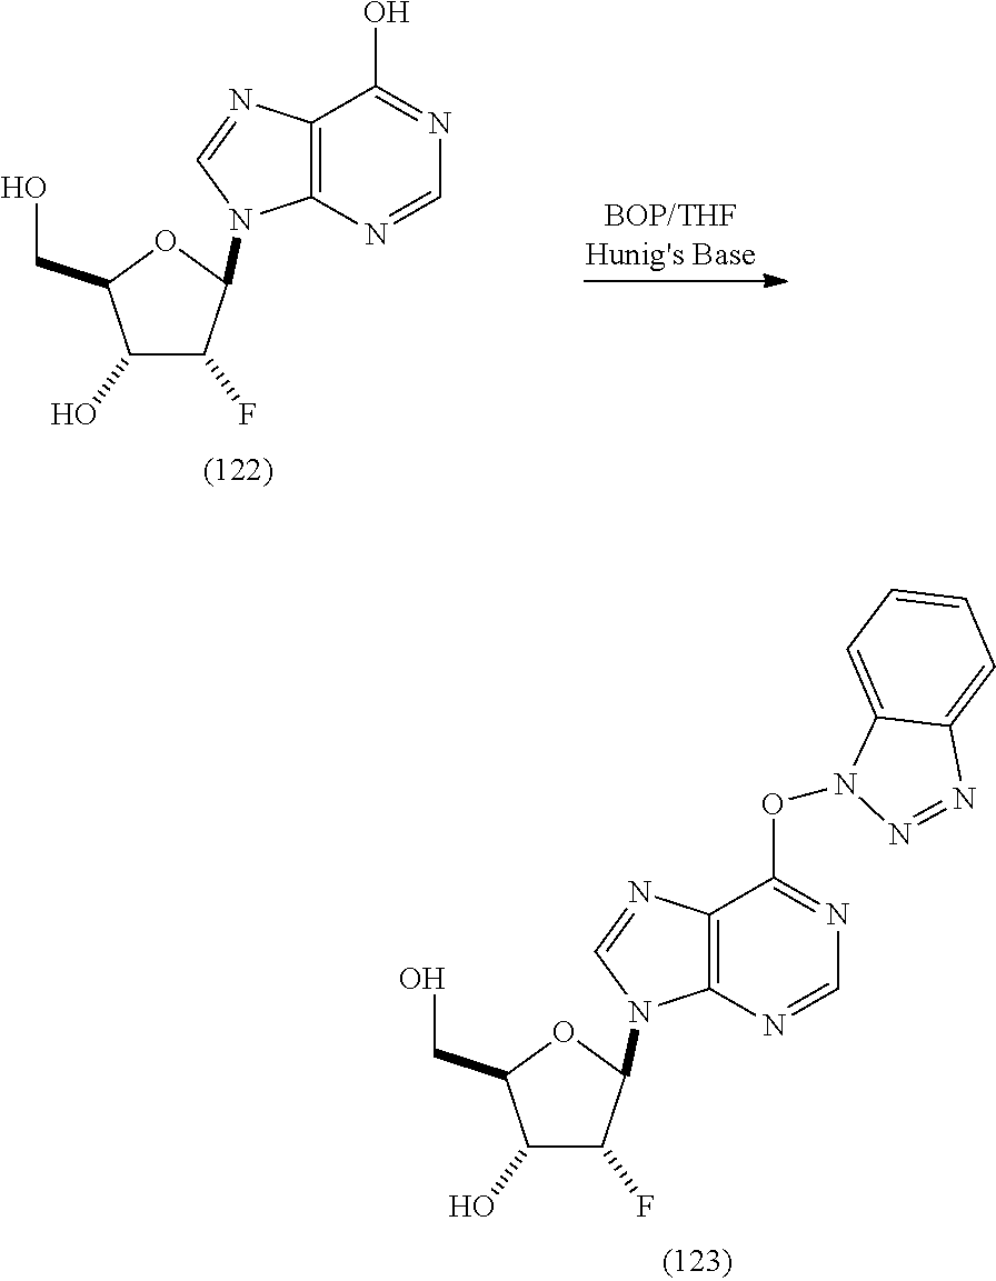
C1(O)C(F)C(N2C3=C(C(ON4N=NC5=CC=CC=C45)=NC=N3)N=C2)OC1CO.C1(O)C(F)C(N2C3=C(C(O)=NC=N3)N=C2)OC1CO
